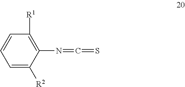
C1=C([R2])C(N=C=S)=C([R1])C=C1
